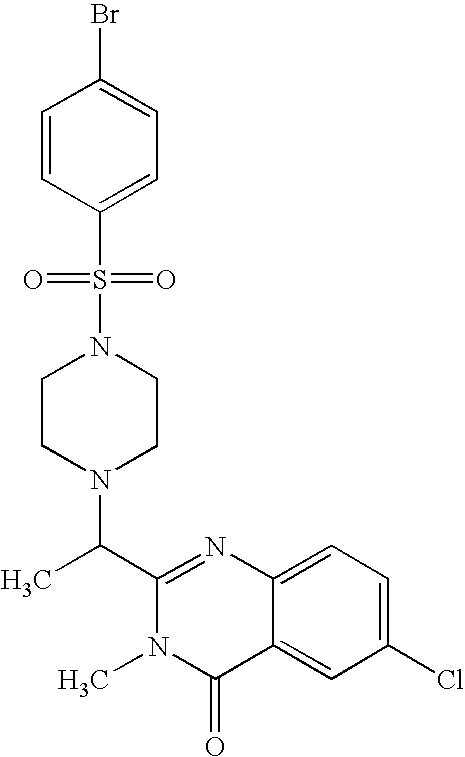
N1(S(C2=CC=C(Br)C=C2)(=O)=O)CCN(C(C2=NC3=CC=C(Cl)C=C3C(=O)N2C)C)CC1
